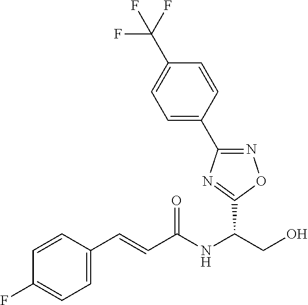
C(NC(CO)C1=NC(C2=CC=C(C(F)(F)F)C=C2)=NO1)(=O)C=CC1=CC=C(F)C=C1
